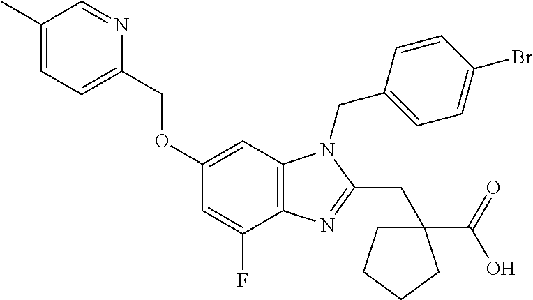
C1(C)=CC=C(COC2=CC3=C(C(F)=C2)N=C(CC2(C(O)=O)CCCC2)N3CC2=CC=C(Br)C=C2)N=C1
